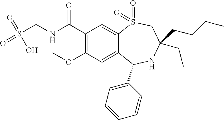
C1(C(NCS(=O)(=O)O)=O)=C(OC)C=C2C(=C1)S(=O)(=O)CC(CCCC)(CC)NC2C1=CC=CC=C1
